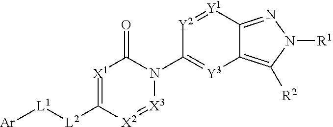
[X1]1=C([L2][L1][Ar])[X2]=[X3]N(C2=[Y3]C3=C([R2])N([R1])N=C3[Y1]=[Y2]2)C1=O
